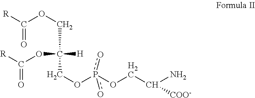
[R]C(=O)OCC(OC([R])=O)([H])COp(o)(o)OCC([COO-])N
